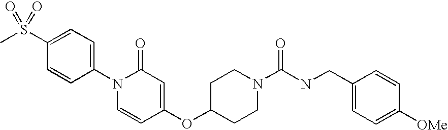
C1=C(S(C)(=O)=O)C=CC(N2C=CC(OC3CCN(C(=O)NCC4=CC=C([OMe])C=C4)CC3)=CC2=O)=C1
